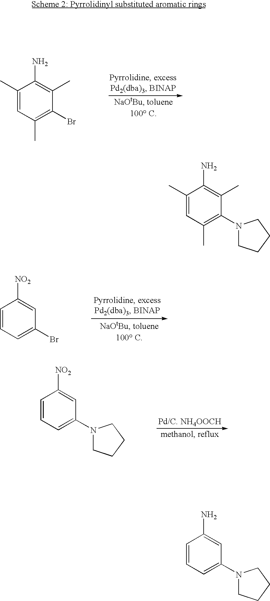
C1=CC=C(Br)C=C1[NO2].C1=CC=C(N2CCCC2)C=C1[NO2].C1(C)=CC(C)=C(Br)C(C)=C1N.C1(C)=CC(C)=C(N2CCCC2)C(C)=C1N.C1=CC=C(N2CCCC2)C=C1N
